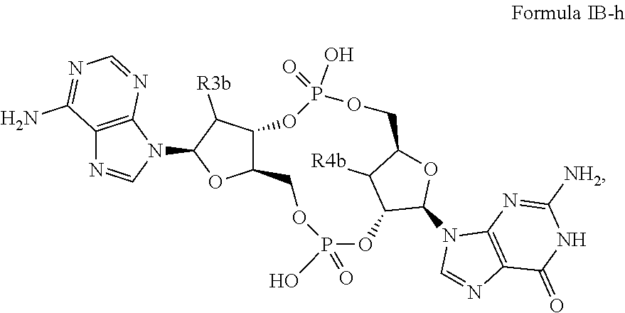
C12=C(N(C3OC4C(C3[R3b])OP(O)(=O)OCC3OC(N5C=NC6=C5N=C([NH2])NC6=O)C(OP(=O)(O)OC4)C3[R4b])C=N1)N=CN=C2N
